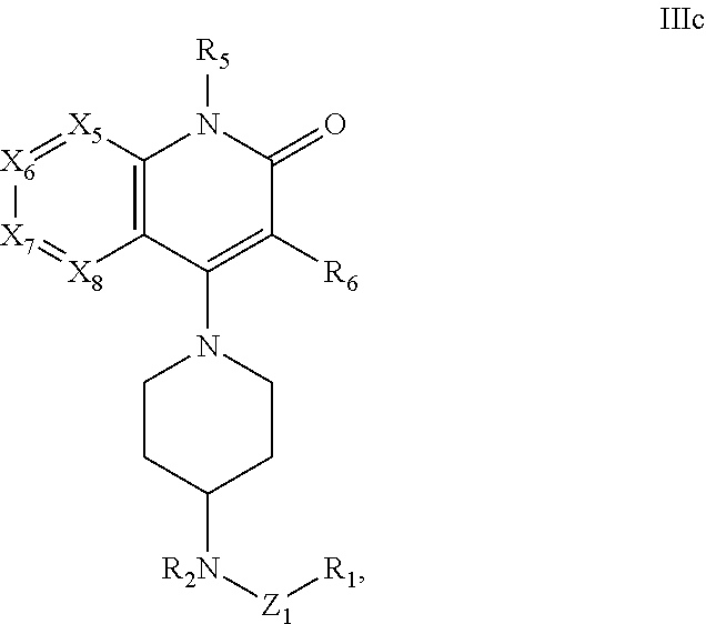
C12=C([X5]=[X6][X7]=[X8]1)N([R5])C(=O)C([R6])=C2N1CCC([R2N][Z1][R1])CC1
